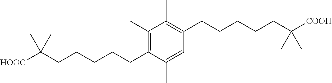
C1(C)=C(CCCCCC([HOOC])(C)C)C(C)=CC(CCCCCC([COOH])(C)C)=C1C
